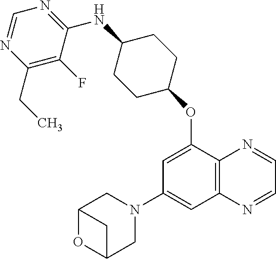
C1(CC)=C(F)C(NC2CCC(OC3=CC(N4CC5OC(C4)C5)=CC4=C3N=CC=N4)CC2)=NC=N1
